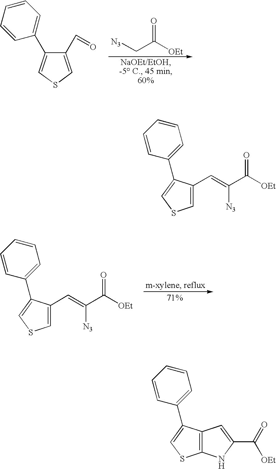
[N3]CC([OEt])=O.C1=CC=C(C2=CSC=C2C=O)C=C1.C1=CC=CC=C1C1=CSC=C1C=C(C([OEt])=O)[N3].C1=CC=CC=C1C1=CSC=C1C=C(C([OEt])=O)[N3].C12=C(C=C(C(=O)[OEt])N1)C(C1=CC=CC=C1)=CS2
